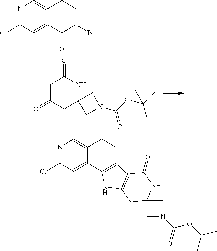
N1=C(Cl)C=C2C(=C1)CCC1=C2NC2=C1C(=O)NC1(C2)CN(C(=O)OC(C)(C)C)C1.N1=C(Cl)C=C2C(=C1)CCC(Br)C2=O.C1C(=O)CC2(NC1=O)CN(C(OC(C)(C)C)=O)C2
